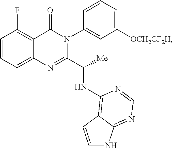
C1=CC=C2C(=C1F)C(=O)N(C1=CC([OCH2CF2H])=CC=C1)C(C(NC1=C3C(=NC=N1)NC=C3)[Me])=N2
